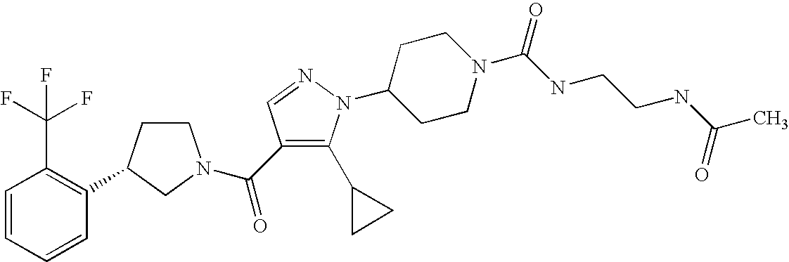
C1=CC=CC(C2CCN(C(=O)C3=C(C4CC4)N(C4CCN(C(NCCNC(C)=O)=O)CC4)N=C3)C2)=C1C(F)(F)F
